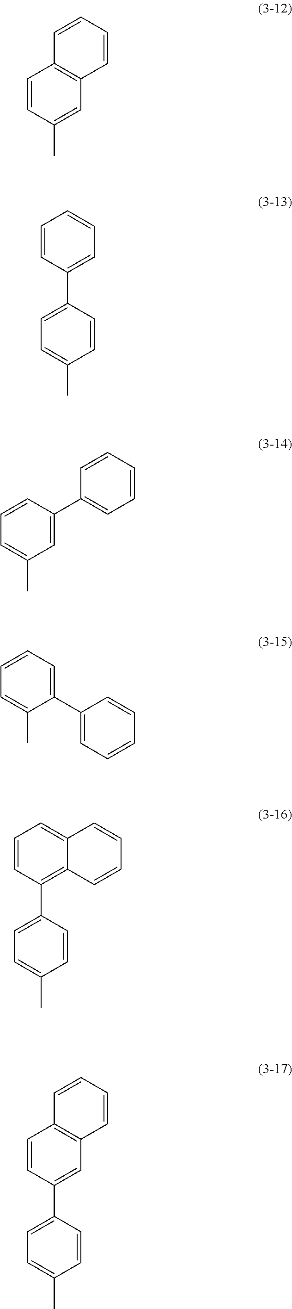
C1=CC(C)=CC2=C1C=CC=C2.C1=CC(C2=CC=CC=C2)=CC=C1C.C1=C(C2=CC=CC=C2)C=CC=C1C.C1(C2=CC=CC=C2)=CC=CC=C1C.C1=CC(C2=CC=C(C)C=C2)=C2C(=C1)C=CC=C2.C1=CC(C2=CC=C(C)C=C2)=CC2=C1C=CC=C2
